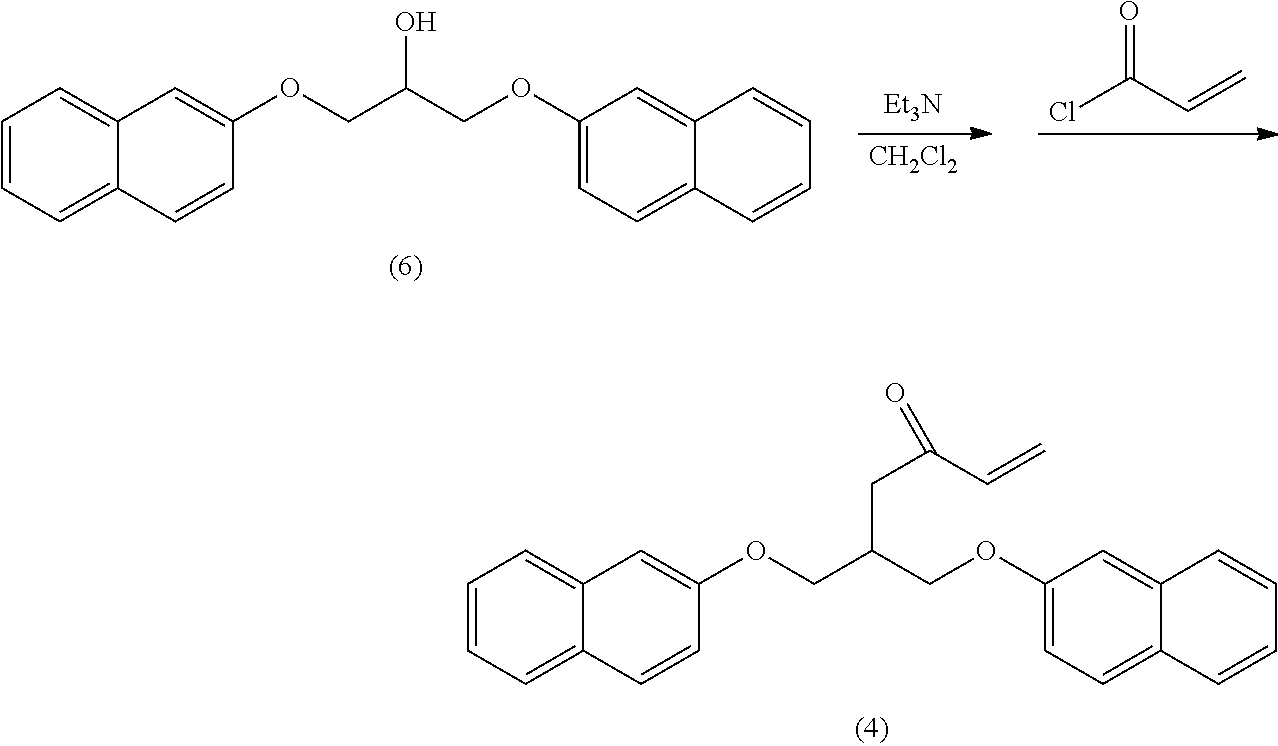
C1=CC=C2C(=C1)C=C(OCC(COC1=CC=C3C(=C1)C=CC=C3)CC(C=C)=O)C=C2.[Et3N].[CH2Cl2].ClC(C=C)=O.C1=CC=C2C(=C1)C=C(OCC(COC1=CC=C3C(=C1)C=CC=C3)O)C=C2
